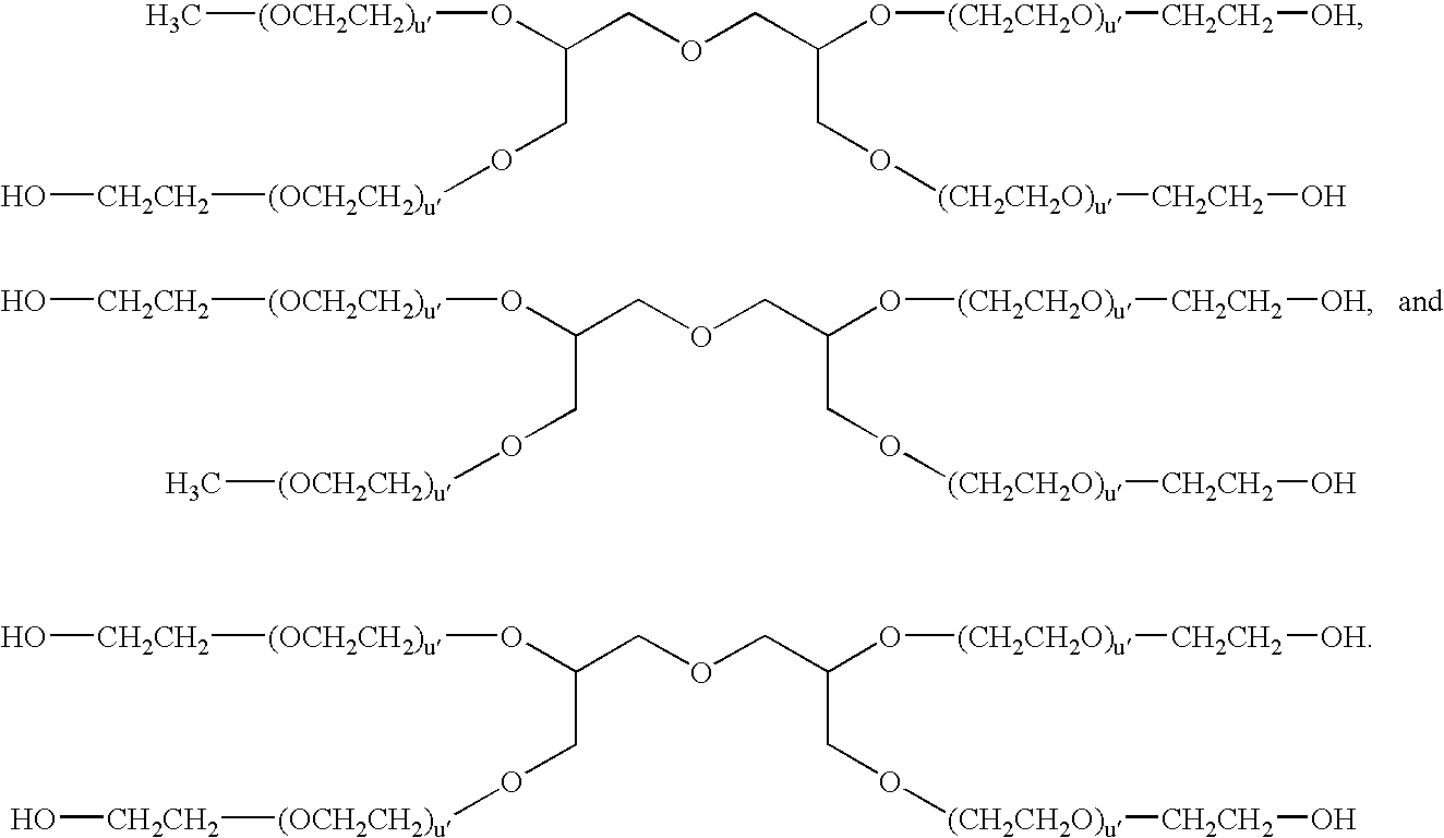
O(C(COCC(O[(CH2CH2O)u][CH2CH2][OH])CO[(CH2CH2O)u][CH2CH2]O)CO[(OCH2CH2)u]C)[(OCH2CH2)u][CH2CH2]O.O(C(COCC(O[(CH2CH2O)u][CH2CH2][OH])CO[(CH2CH2O)u][CH2CH2]O)CO[(OCH2CH2)u][CH2CH2]O)[(OCH2CH2)u]C.O(C(COCC(O[(CH2CH2O)u][CH2CH2][OH])CO[(CH2CH2O)u][CH2CH2]O)CO[(OCH2CH2)u][CH2CH2]O)[(OCH2CH2)u][CH2CH2]O
